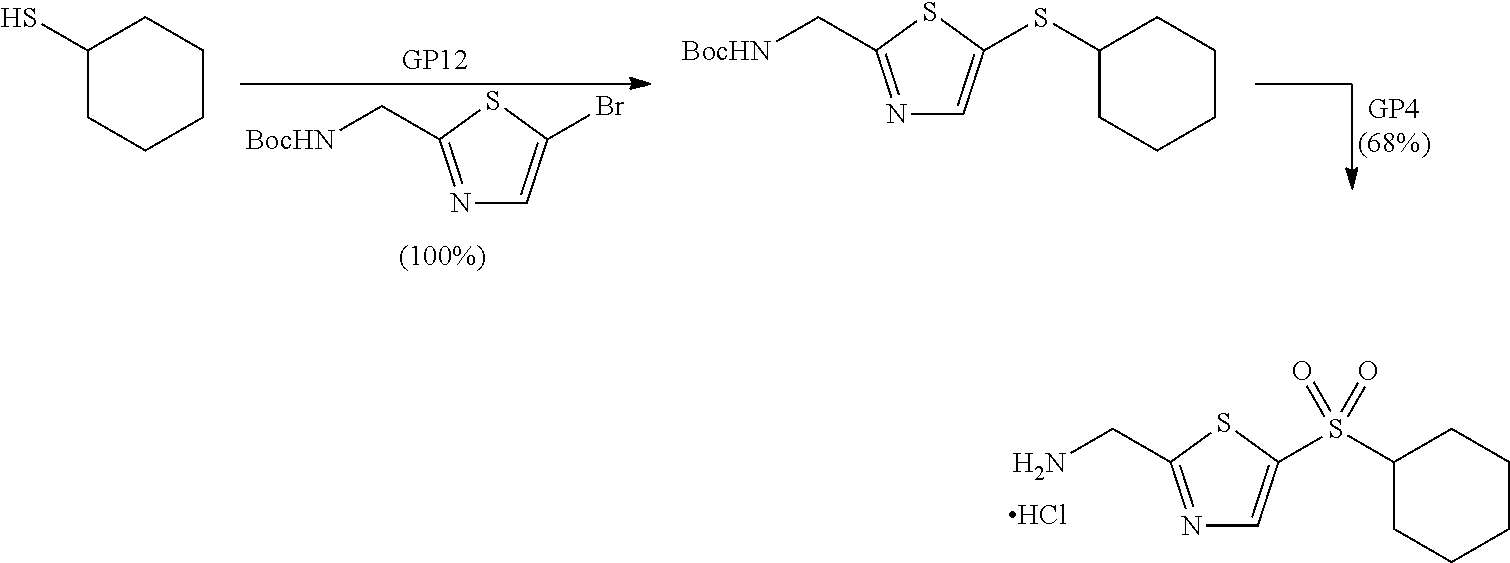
N1=C(C[BocHN])SC(Br)=C1.C1(S)CCCCC1.N1=C(C[BocHN])SC(SC2CCCCC2)=C1.N1=C(CN)SC(S(C2CCCCC2)(=O)=O)=C1.Cl
